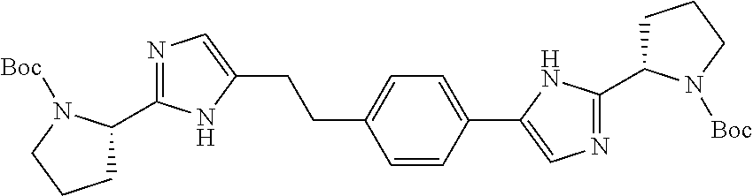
C1=CC(C2=CN=C(C3CCCN3[Boc])N2)=CC=C1CCC1=CN=C(C2CCCN2[Boc])N1
